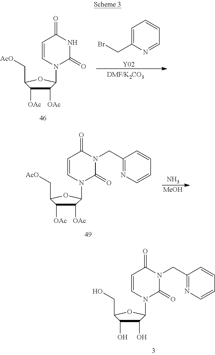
C1([OAc])C([OAc])C(C[AcO])OC1N1C(=O)NC(=O)C=C1.C1=C(CBr)N=CC=C1.[Y02].C1(O)C(O)C(CO)OC1N1C(=O)N(CC2=NC=CC=C2)C(=O)C=C1.C1([OAc])C([OAc])C(C[AcO])OC1N1C(=O)N(CC2=NC=CC=C2)C(=O)C=C1.N.[MeOH]
